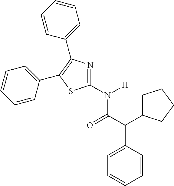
C1=CC(C(C(N([H])C2=NC(C3=CC=CC=C3)=C(C3=CC=CC=C3)S2)=O)C2CCCC2)=CC=C1
